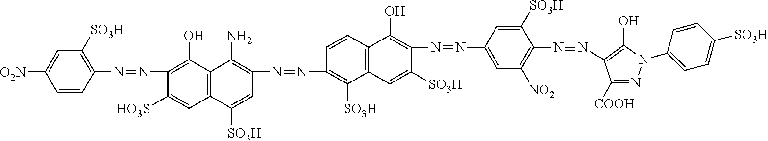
C1=CC(N=NC2=C(O)C3=C(C=C2[HO3S])C([SO3H])=CC(N=NC2=C([SO3H])C4=C(C=C2)C(O)=C(N=NC2=CC([NO2])=C(N=NC5=C(O)N(C6=CC=C([SO3H])C=C6)N=C5[COOH])C([SO3H])=C2)C([SO3H])=C4)=C3N)=C([SO3H])C=C1[O2N]
